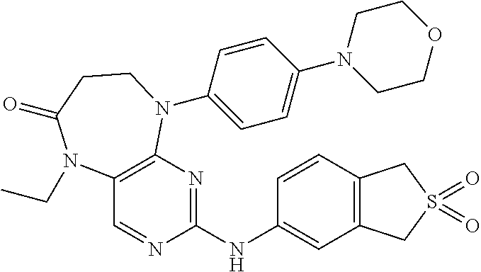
C1(NC2=NC3=C(C=N2)N(CC)C(=O)CCN3C2=CC=C(N3CCOCC3)C=C2)=CC2=C(C=C1)CS(=O)(=O)C2
